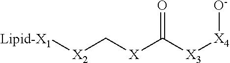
[X2](C[X]C([X3][X4][O-])=O)[Lipid-X1]
